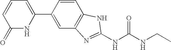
C1=CC(=O)NC(C2=CC3=C(C=C2)NC(NC(NCC)=O)=N3)=C1
